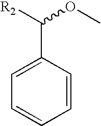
C1=CC=CC(C([R2])OC)=C1
